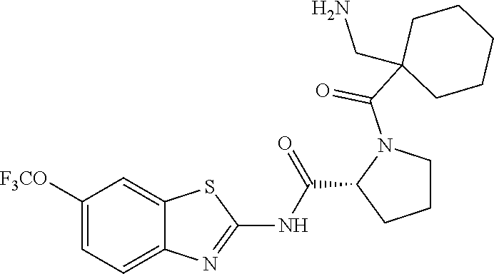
C1([F3CO])=CC=C2C(=C1)SC(NC(C1CCCN1C(=O)C1(CN)CCCCC1)=O)=N2
